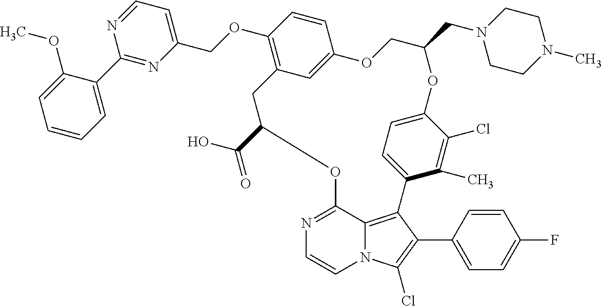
C1=CC=C(C2=NC(COC3=C4C=C(C=C3)OCC(CN3CCN(C)CC3)OC3=CC=C(C(C)=C3Cl)C3=C5N(C(Cl)=C3C3=CC=C(F)C=C3)C=CN=C5OC(C(O)=O)C4)=CC=N2)C(OC)=C1
